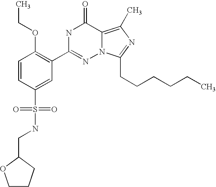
C1=CC(S(NCC2OCCC2)(=O)=O)=CC(C2=NN3C(=C(C)N=C3CCCCCC)C(=O)N2)=C1OCC
